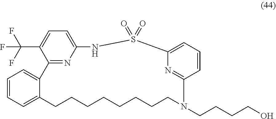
C12=NC(=CC=C1C(F)(F)F)NS(=O)(=O)C1=CC=CC(=N1)N(CCCCO)CCCCCCCCC1=CC=CC=C21
